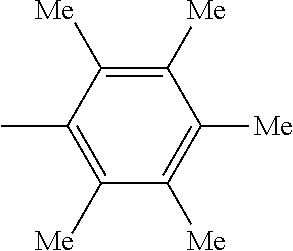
C1([Me])=C(C)C([Me])=C([Me])C([Me])=C1[Me]
